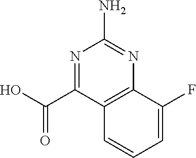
N1=C(C(O)=O)C2=C(N=C1N)C(F)=CC=C2
